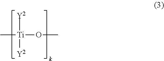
C[Ti](OC)([Y2])[Y2]
